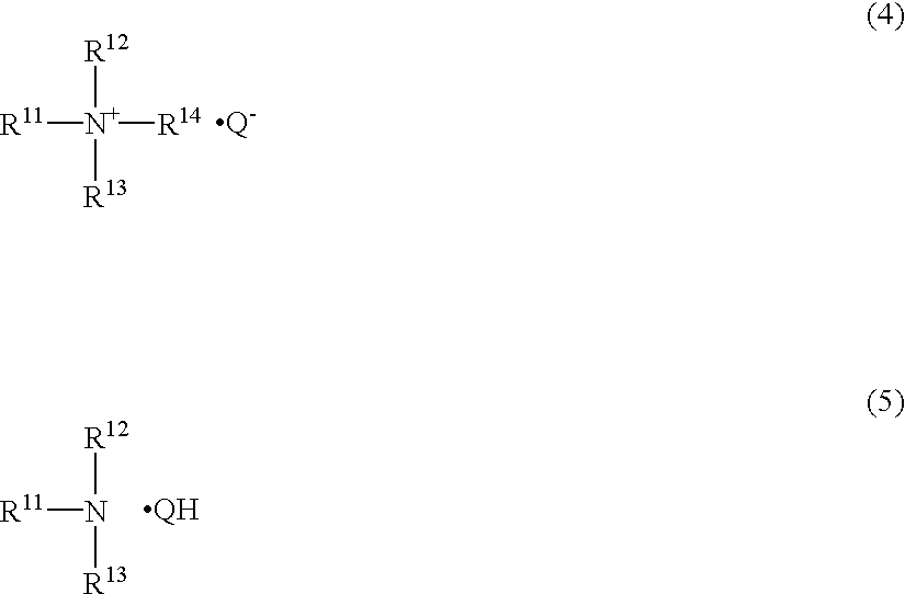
[R11][N+]([R14])([R13])[R12].[Q-].[R11]N([R13])[R12].[QH]
